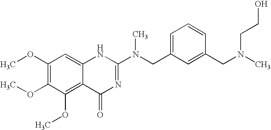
C1(OC)=C(OC)C(OC)=C2C(=C1)NC(N(CC1=CC=CC(CN(C)CCO)=C1)C)=NC2=O
